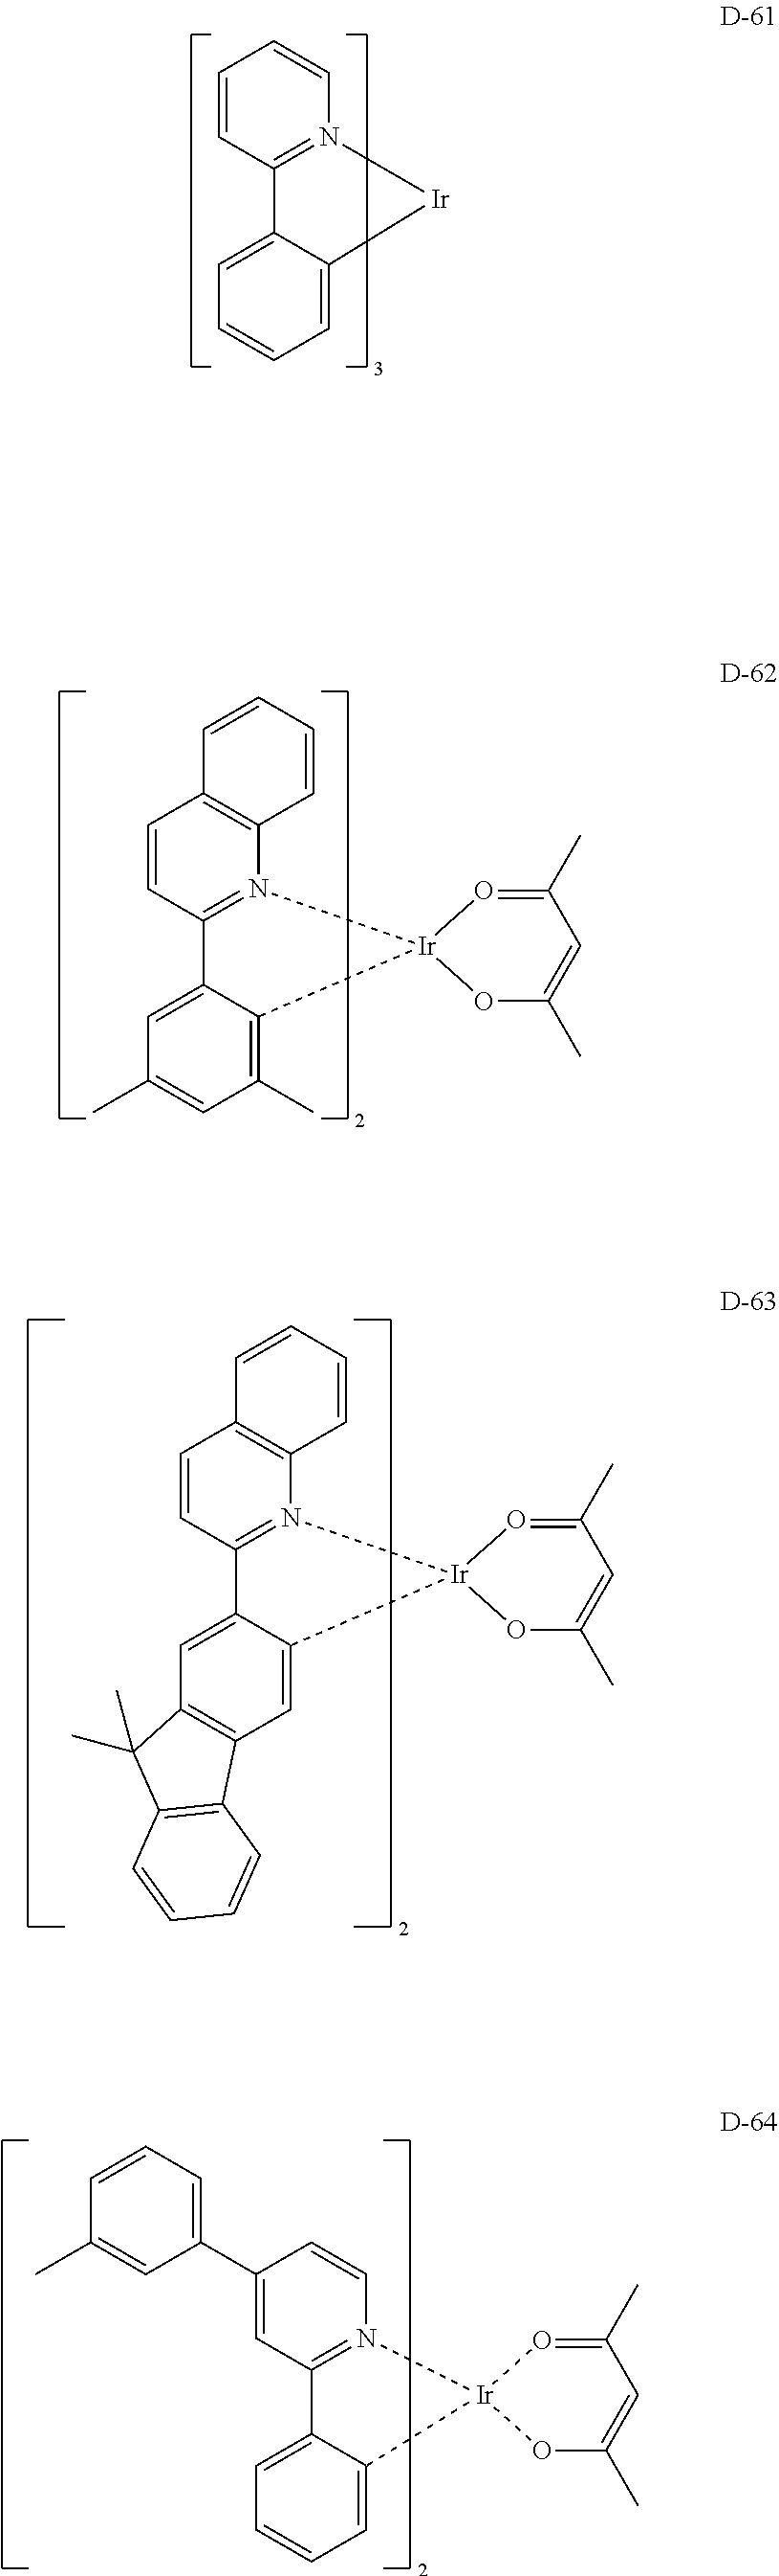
C1=CN2=C(C=C1)C1=CC=CC=C1[Ir]2.C12=C(N3=C(C=C1)C1=CC(C)=CC(C)=C1[Ir]31OC(C)=CC(C)=O1)C=CC=C2.C12=C(N3=C(C=C1)C1=CC4=C(C=C1[Ir]31OC(C)=CC(C)=O1)C1=C(C4(C)C)C=CC=C1)C=CC=C2.C1=CN2=C(C=C1C1=CC=CC(C)=C1)C1=CC=CC=C1[Ir]21OC(C)=CC(C)=O1
